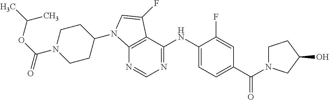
C(N1CCC(N2C3=C(C(NC4=CC=C(C(N5CCC(O)C5)=O)C=C4F)=NC=N3)C(F)=C2)CC1)(OC(C)C)=O
